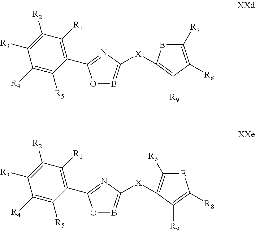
O1B=C([X]C2=C([R9])C([R8])=C([R7])[E]2)N=C1C1=C([R1])C([R2])=C([R3])C([R4])=C1[R5].O1B=C([X]C2=C([R6])[E]C([R8])=C2[R9])N=C1C1=C([R1])C([R2])=C([R3])C([R4])=C1[R5]
